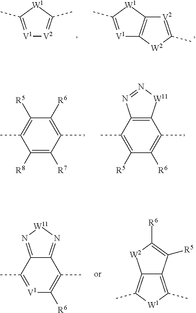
[V1]1=C(C)[W1]C(C)=[V2]1.[V1]1=C(C)[W1]C2=C1[W2]C(C)=[V2]2.C1(C)=C([R6])C([R5])=C(C)C([R8])=C1[R7].C1(C)=C([R6])C([R5])=C(C)C2=C1[W11]N=N2.C1(C)=C([R6])[V1]=C(C)C2=N[W11]N=C12.C12=C(C)[W1]C(C)=C1[W2]C([R6])=C2[R5]
